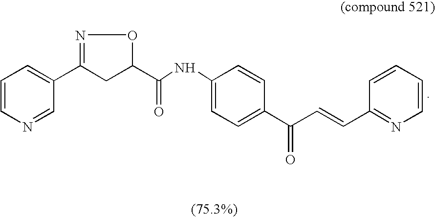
C1=CN=CC(C2=NOC(C(NC3=CC=C(C(C=CC4=NC=CC=C4)=O)C=C3)=O)C2)=C1
